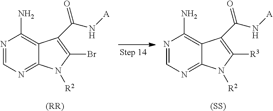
N1=CN=C2C(=C1N)C(C(N[A])=O)=C([R3])N2[R2].[(SS)].N1=CN=C2C(=C1N)C(C(N[A])=O)=C(Br)N2[R2].[(RR)]
